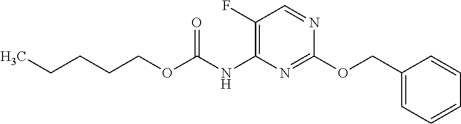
C1(F)=C(NC(OCCCCC)=O)N=C(OCC2=CC=CC=C2)N=C1
